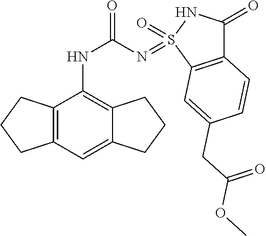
C12=C(C=C3C(=C1NC(=O)N=S1(=O)NC(=O)C4=C1C=C(CC(OC)=O)C=C4)CCC3)CCC2
